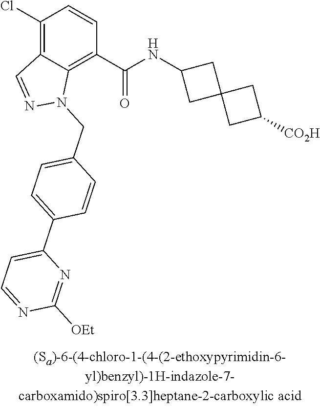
C1(Cl)=C2C(=C(C(NC3CC4(C3)CC([CO2H])C4)=O)C=C1)N(CC1=CC=C(C3=CC=NC([OEt])=N3)C=C1)N=C2
